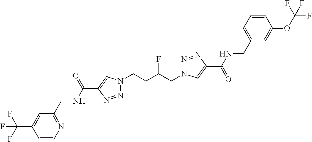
C1(C(NCC2=NC=CC(C(F)(F)F)=C2)=O)=CN(CCC(CN2N=NC(C(=O)NCC3=CC=CC(OC(F)(F)F)=C3)=C2)F)N=N1
